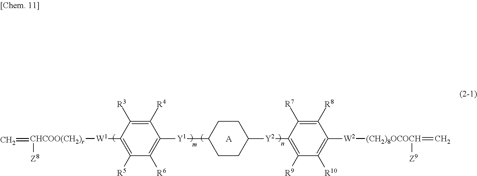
C=[CHCOO(CH2)r]([W1]C1=C([R5])C([R6])=C([Y1]C2CCC([Y2]C3=C([R9])C([R10])=C([W2][(CH2)8OCOCH](=C)[Z9])C([R8])=C3[R7])CC2)C([R4])=C1[R3])[Z8].[A]
